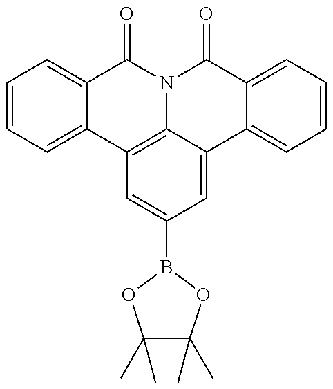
C1=CC=C2C(=C1)C(=O)N1C3=C2C=C(B2OC(C)(C)C(C)(C)O2)C=C3C2=CC=CC=C2C1=O
